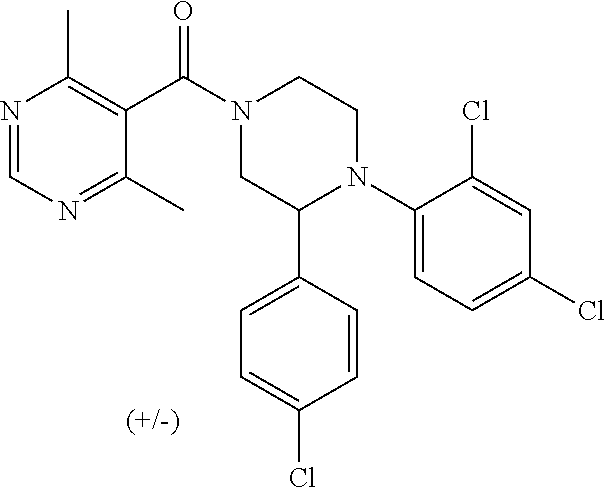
C1(N2CCN(C(=O)C3=C(C)N=CN=C3C)CC2C2=CC=C(Cl)C=C2)=CC=C(Cl)C=C1Cl
